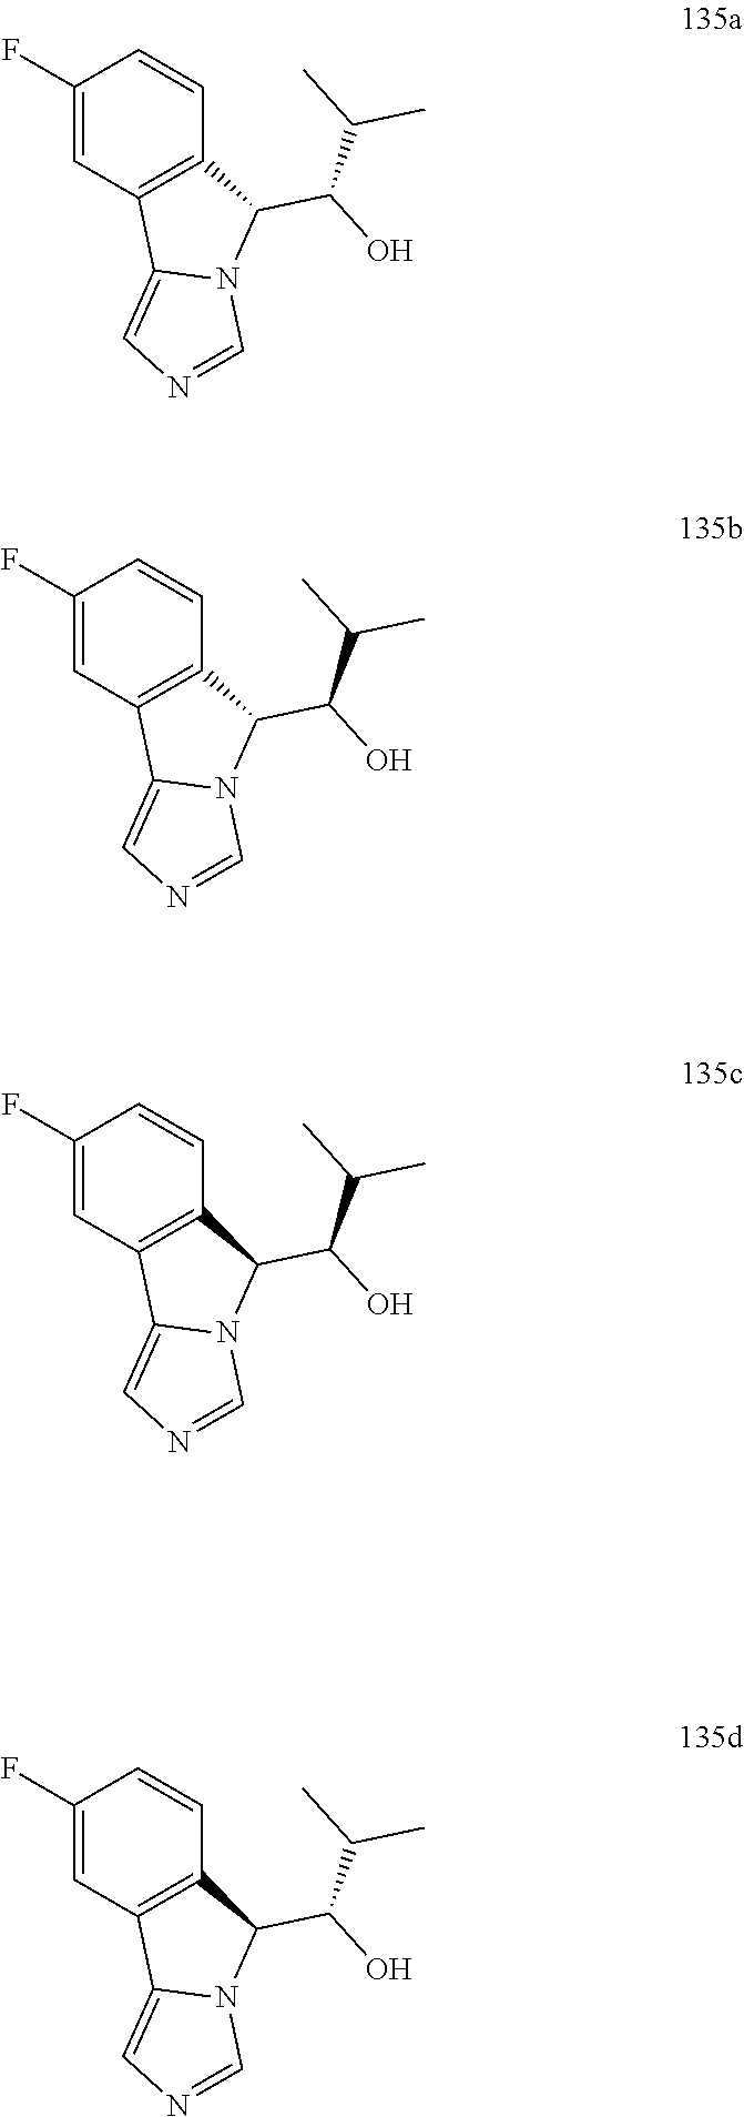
C1(F)=CC2=C(C=C1)C(C(C(C)C)O)N1C2=CN=C1.C1(F)=CC2=C(C=C1)C(C(C(C)C)O)N1C2=CN=C1.C1(F)=CC2=C(C=C1)C(C(C(C)C)O)N1C2=CN=C1.C1(F)=CC2=C(C=C1)C(C(C(C)C)O)N1C2=CN=C1
